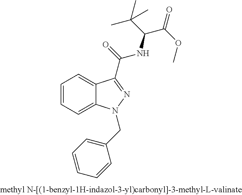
C1=CC=C2C(=C1)C(C(NC(C(C)(C)C)C(=O)OC)=O)=NN2CC1=CC=CC=C1
